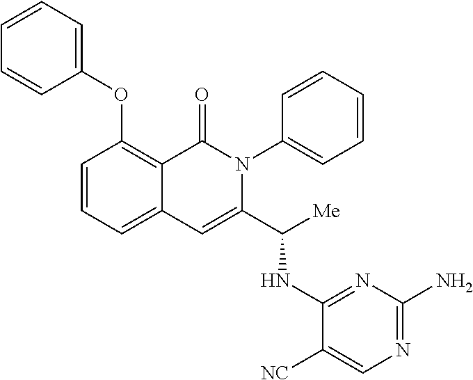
C1=CC=C2C(=C1OC1=CC=CC=C1)C(=O)N(C1=CC=CC=C1)C(C([Me])NC1=NC(N)=NC=C1[NC])=C2
